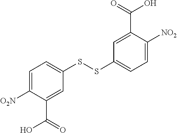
C1=C([O2N])C(C(=O)O)=CC(SSC2=CC=C([NO2])C(C(=O)O)=C2)=C1
